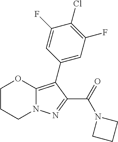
C1CCN2C(=C(C3=CC(F)=C(Cl)C(F)=C3)C(C(=O)N3CCC3)=N2)O1
